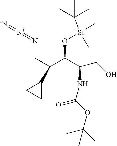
C(C(C(C(NC(=O)OC(C)(C)C)CO)O[Si](C(C)(C)C)(C)C)C1CC1)N=[N+]=[-N]
